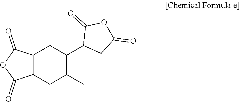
C12C(CC(C)C(C3CC(=O)OC3=O)C1)C(=O)OC2=O
